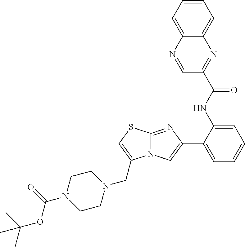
C1=C2C(=CC=C1)N=C(C(NC1=CC=CC=C1C1=CN3C(=N1)SC=C3CN1CCN(C(=O)OC(C)(C)C)CC1)=O)C=N2
